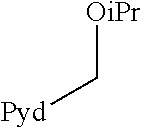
[OiPr]C[Pyd]
